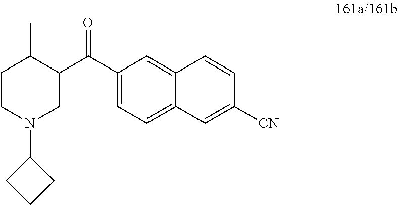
C1CN(C2CCC2)CC(C(C2=CC=C3C=C([CN])C=CC3=C2)=O)C1C
